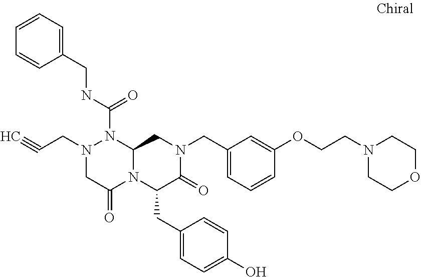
N1(CC#C)CC(=O)N2C(N1C(NCC1=CC=CC=C1)=O)CN(CC1=CC=CC(OCCN3CCOCC3)=C1)C(=O)C2CC1=CC=C(O)C=C1
